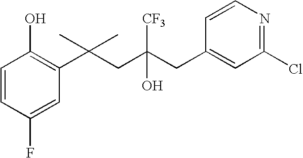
C1(F)=CC(C(CC(CC2=CC(Cl)=NC=C2)([CF3])O)(C)C)=C(O)C=C1
